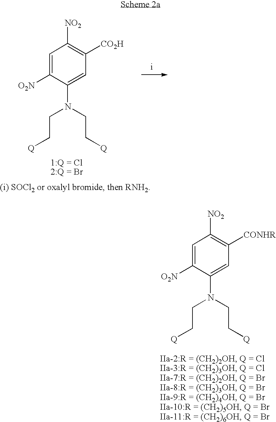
C1=C([O2N])C(N(CC[Q])CC[Q])=CC([CO2H])=C1[NO2].[i].C1=C([O2N])C(N(CC[Q])CC[Q])=CC([CONHR])=C1[NO2]
